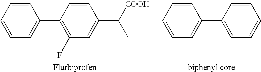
C1=CC(C2=CC=CC=C2)=C(F)C=C1C([COOH])C.C1=CC(C2=CC=CC=C2)=CC=C1
